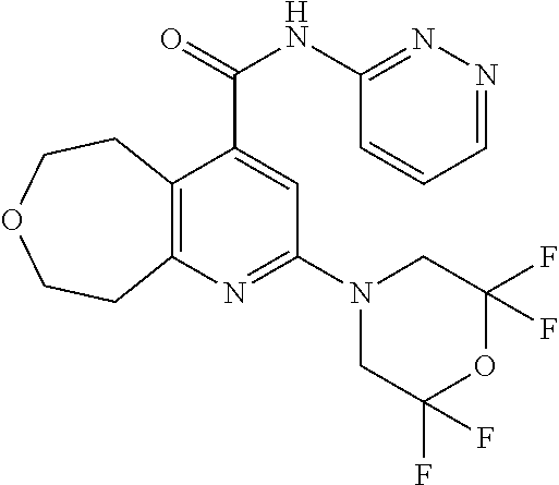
C12=C(N=C(N3CC(F)(F)OC(F)(F)C3)C=C1C(NC1=NN=CC=C1)=O)CCOCC2
